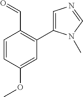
C1(C=O)=C(C2=CN=CN2C)C=C(OC)C=C1
